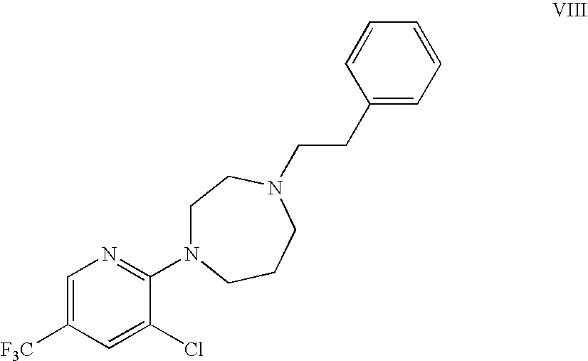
C1=C([F3C])C=C(Cl)C(N2CCN(CCC3=CC=CC=C3)CCC2)=N1
